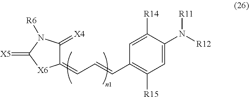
C1(=CC=CC2=C([R15])C=C(N([R12])[R11])C([R14])=C2)C(=[X4])N([R6])C(=[X5])[X6]1
